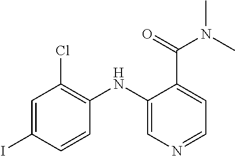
C1=C(I)C=CC(NC2=CN=CC=C2C(=O)N(C)C)=C1Cl
